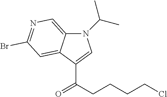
N1(C(C)C)C2=CN=C(Br)C=C2C(C(CCCCCl)=O)=C1
